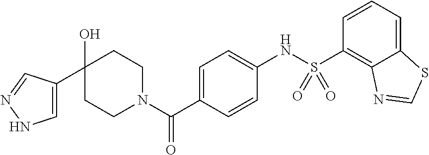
C1CN(C(C2=CC=C(NS(C3=C4C(=CC=C3)SC=N4)(=O)=O)C=C2)=O)CCC1(O)C1=CNN=C1
